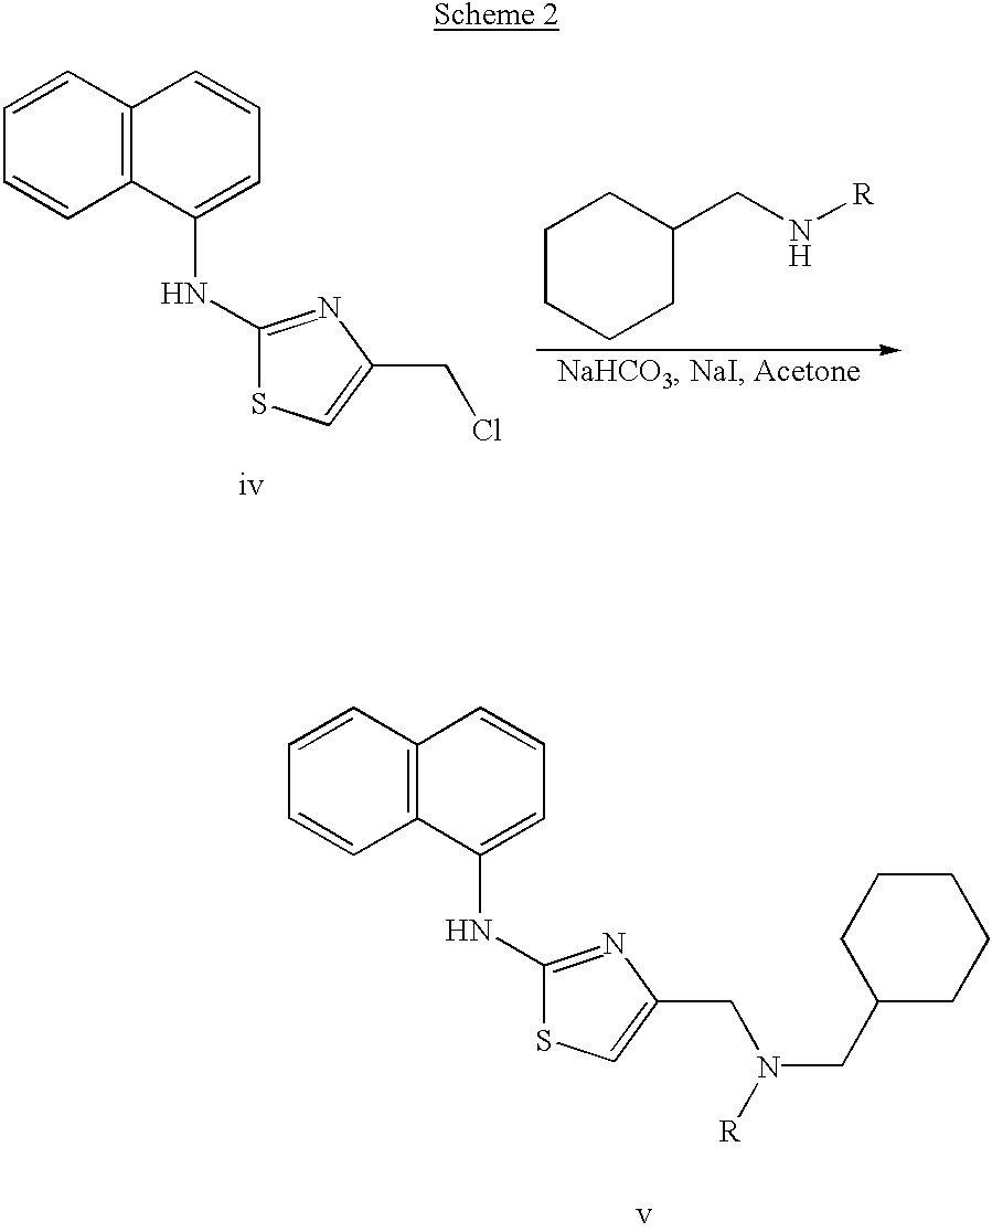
C1=CC=CC2=C1C=CC=C2NC1=NC(CCl)=CS1.C1CCCC(CN[R])C1.C1=CC=CC2=C1C=CC=C2NC1=NC(CN(CC2CCCCC2)[R])=CS1
